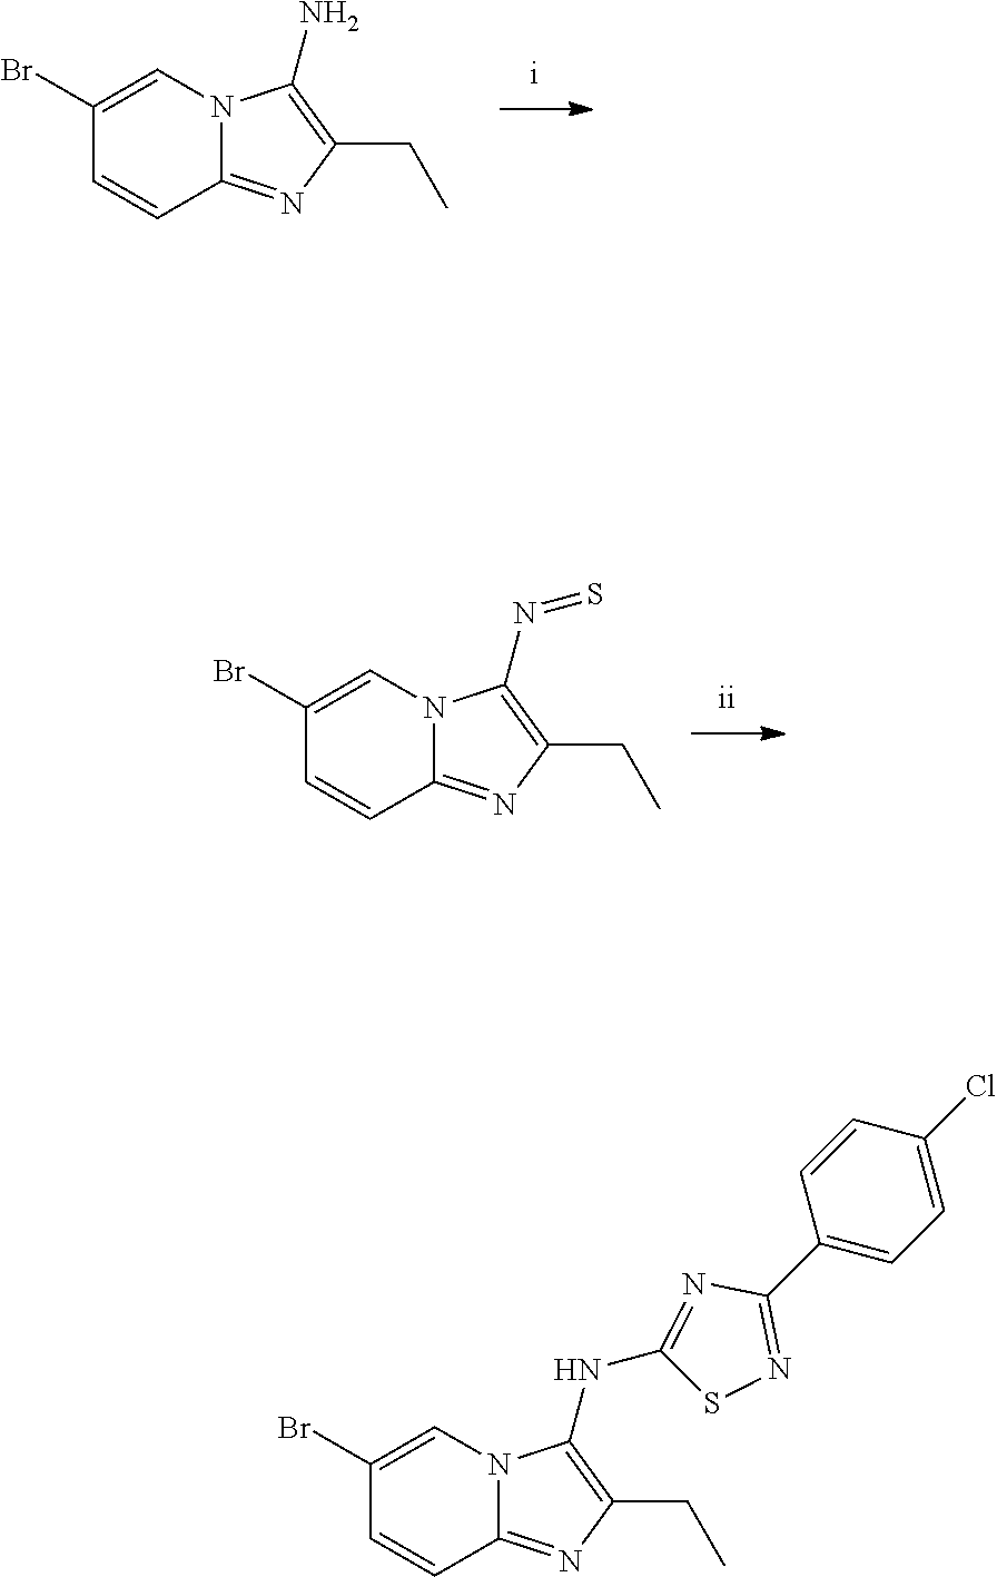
C1(Br)=CN2C(=NC(CC)=C2N=S)C=C1.C1(C2=NSC(NC3=C(CC)N=C4C=CC(Br)=CN43)=N2)=CC=C(Cl)C=C1.C1(Br)=CN2C(=NC(CC)=C2N)C=C1
